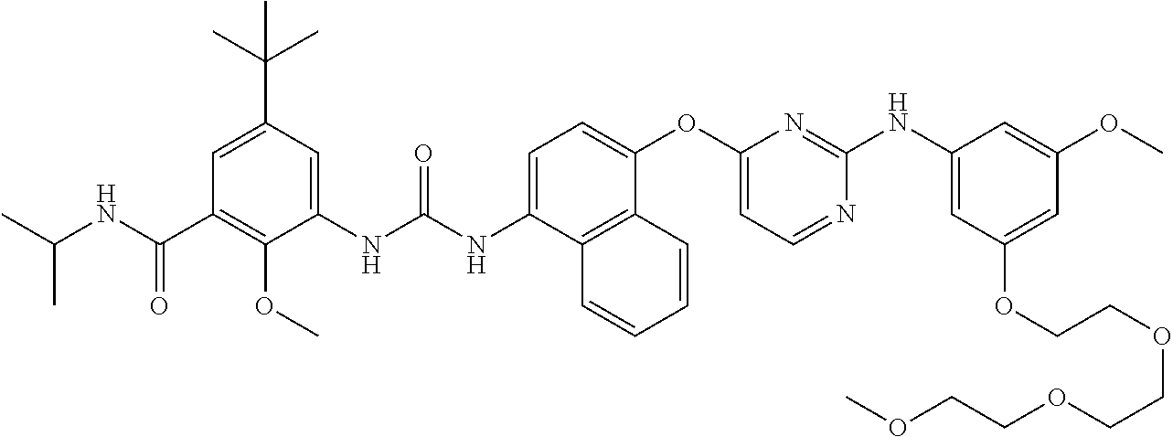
C1(C(C)(C)C)=CC(C(NC(C)C)=O)=C(OC)C(NC(NC2=CC=C(OC3=CC=NC(NC4=CC(OCCOCCOCCOC)=CC(OC)=C4)=N3)C3=C2C=CC=C3)=O)=C1
